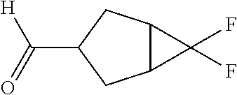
C12C(CC(C(=O)[H])C1)C2(F)F
